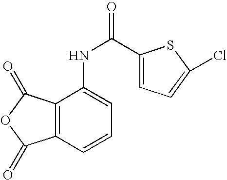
C12=C(C=CC=C1NC(=O)C1=CC=C(Cl)S1)C(=O)OC2=O
